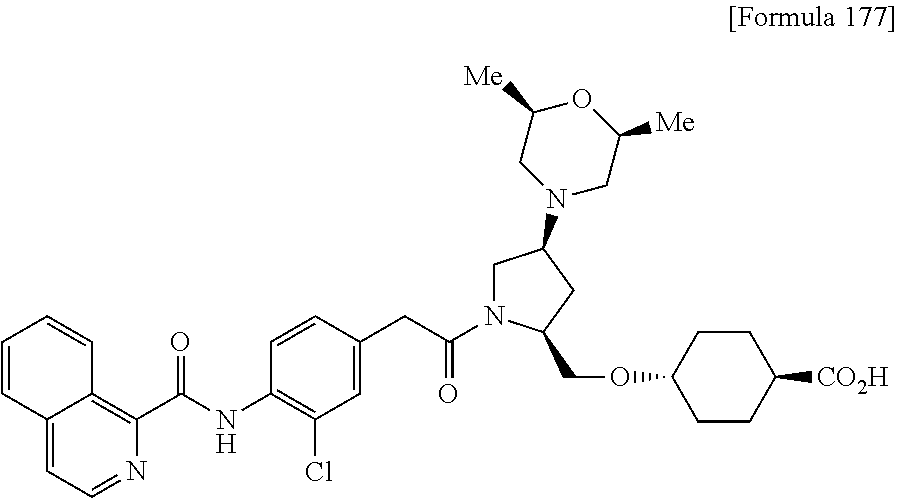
C(NC1=C(Cl)C=C(CC(=O)N2CC(N3CC([Me])OC([Me])C3)CC2COC2CCC([CO2H])CC2)C=C1)(=O)C1=C2C(=CC=N1)C=CC=C2
